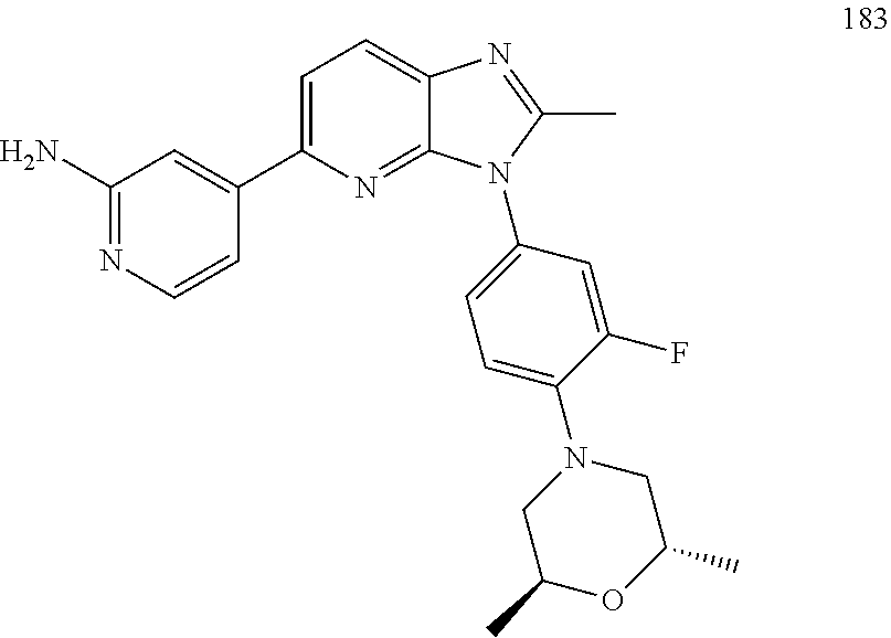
C1(N)=NC=CC(C2=CC=C3C(=N2)N(C2=CC=C(N4CC(C)OC(C)C4)C(F)=C2)C(C)=N3)=C1
